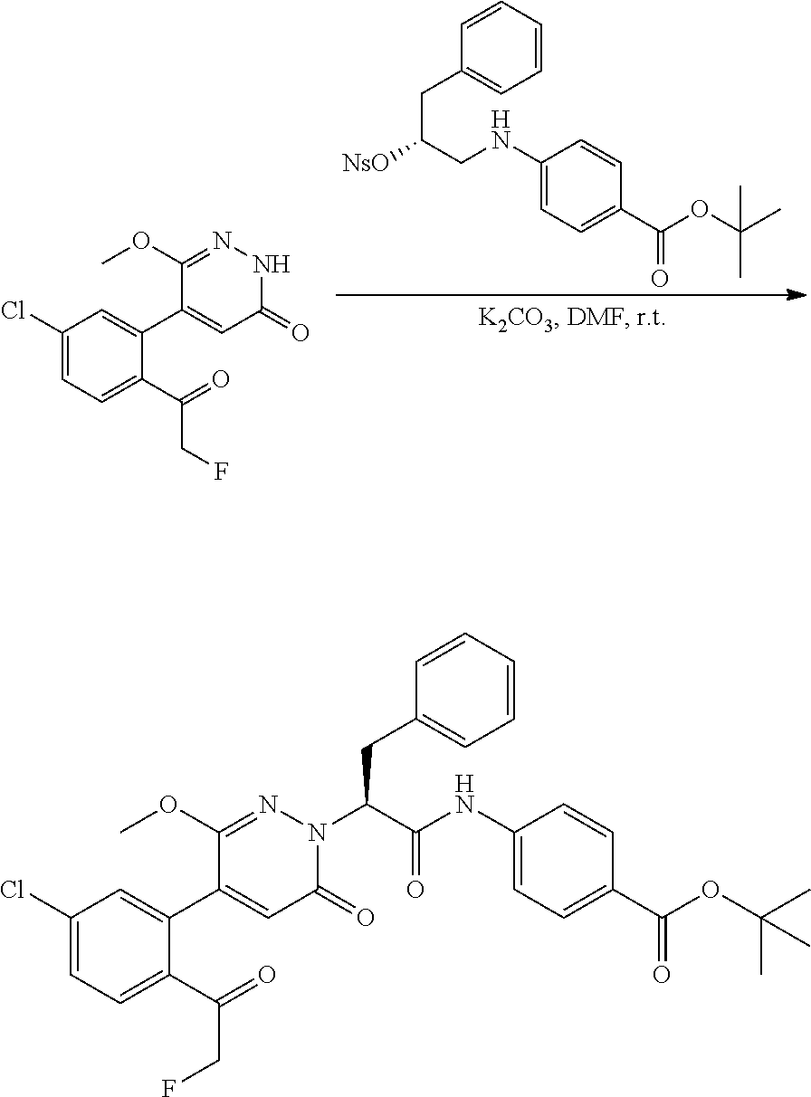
C1(NCC(CC2=CC=CC=C2)[NsO])=CC=C(C(OC(C)(C)C)=O)C=C1.C1(Cl)=CC=C(C(=O)CF)C(C2=CC(=O)NN=C2OC)=C1.C1(Cl)=CC=C(C(=O)CF)C(C2=CC(=O)N(C(C(NC3=CC=C(C(OC(C)(C)C)=O)C=C3)=O)CC3=CC=CC=C3)N=C2OC)=C1
